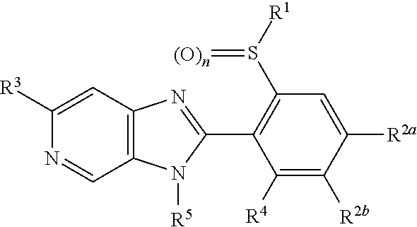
C1(S([R1])=[(O)n])=C(C2=NC3=C(N2[R5])C=NC([R3])=C3)C([R4])=C([R2b])C([R2a])=C1
